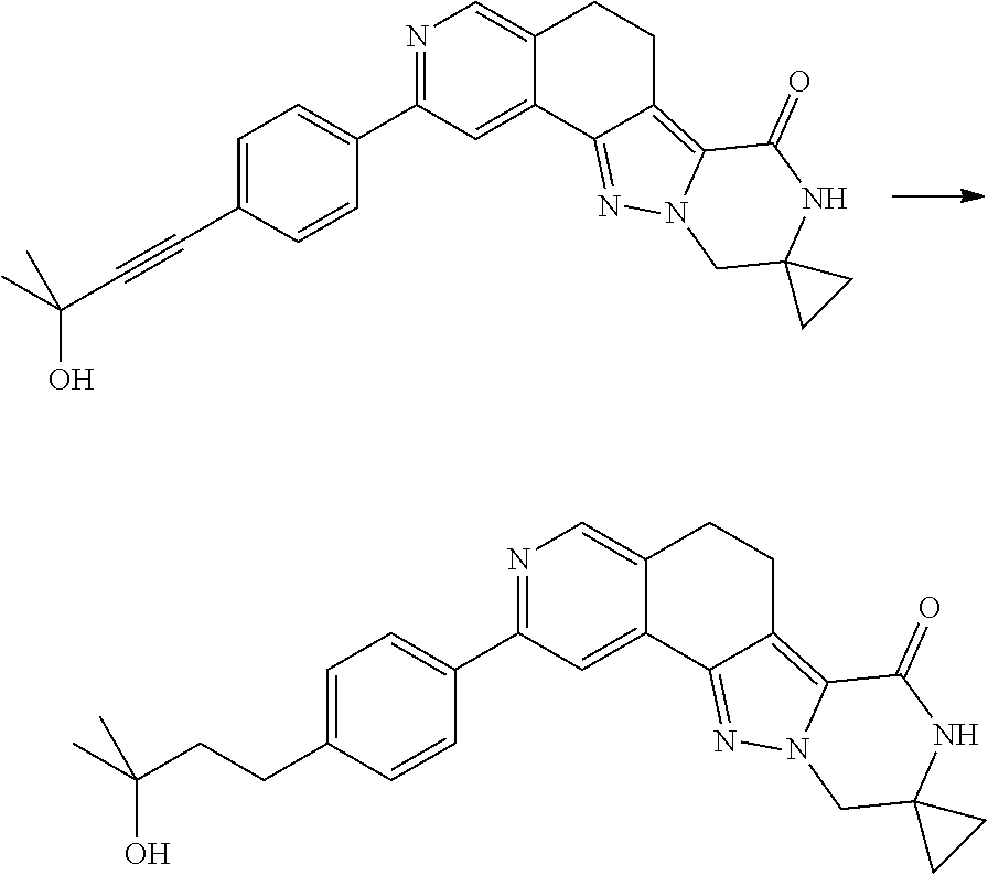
N1=C(C2=CC=C(C#CC(C)(O)C)C=C2)C=C2C(=C1)CCC1=C3N(N=C21)CC1(NC3=O)CC1.N1=C(C2=CC=C(CCC(C)(O)C)C=C2)C=C2C(=C1)CCC1=C3N(N=C21)CC1(NC3=O)CC1
